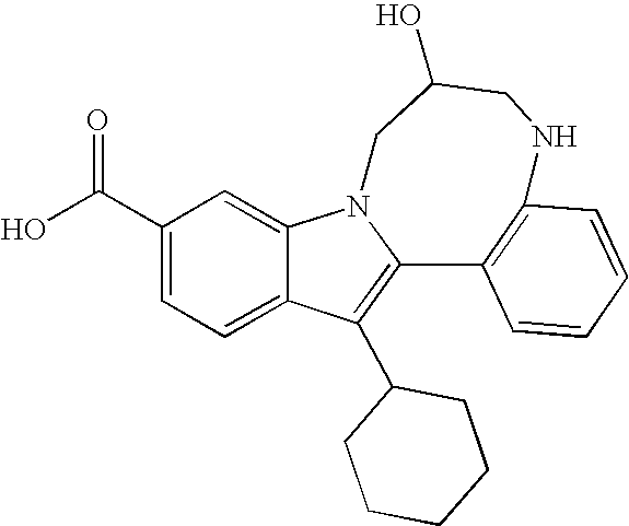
C1(C(O)=O)=CC=C2C(=C1)N1C(=C2C2CCCCC2)C2=C(C=CC=C2)NCC(O)C1
